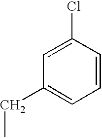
C1=CC(Cl)=CC(CC)=C1
